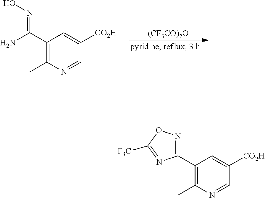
[(CF3CO)2O].C1(C(N)=NO)=C(C)N=CC([CO2H])=C1.C1(C2=NOC([F3C])=N2)=C(C)N=CC([CO2H])=C1
